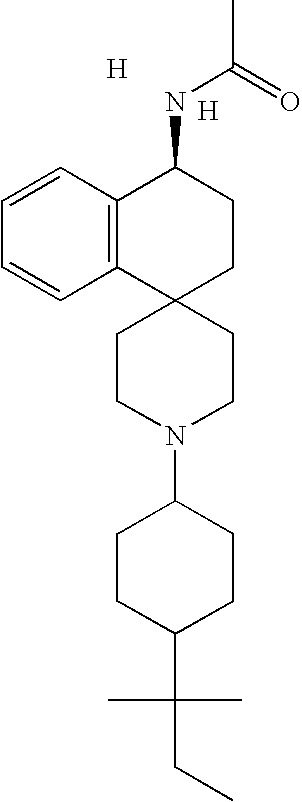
C1=CC2=C(C=C1)C1(CCC2NC(=O)C)CCN(C2CCC(C(CC)(C)C)CC2)CC1.[H].[H]
